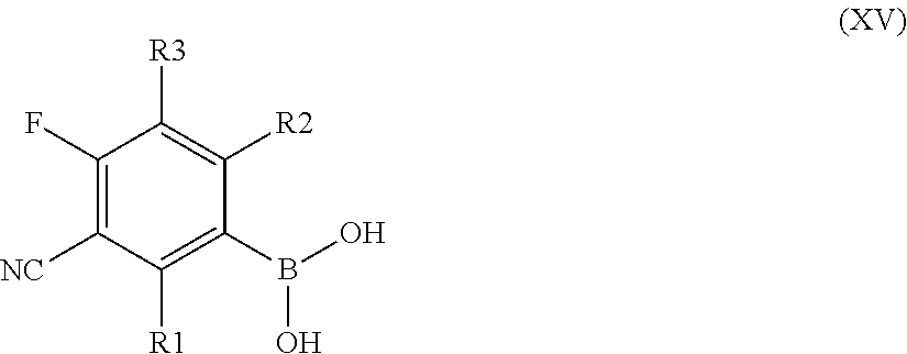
C1(F)=C([NC])C([R1])=C(B(O)O)C([R2])=C1[R3]
